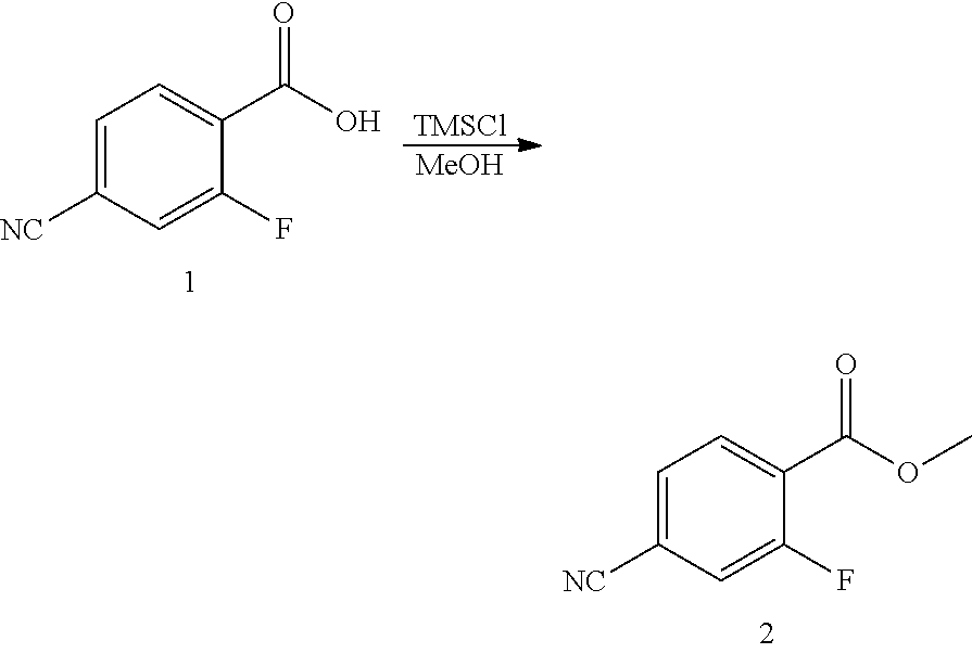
C1=C([NC])C=C(F)C(C(=O)O)=C1.[TMSCl].[MeOH].C1=C([NC])C=C(F)C(C(=O)OC)=C1
